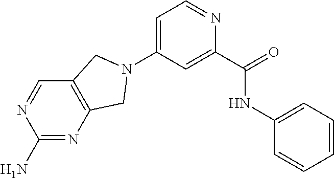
C1=C(N2CC3=C(C=NC(N)=N3)C2)C=C(C(=O)NC2=CC=CC=C2)N=C1
